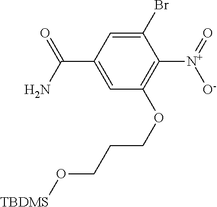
NC(C1=CC(OCCCO[TBDMS])=C([N+](=O)[O-])C(Br)=C1)=O
